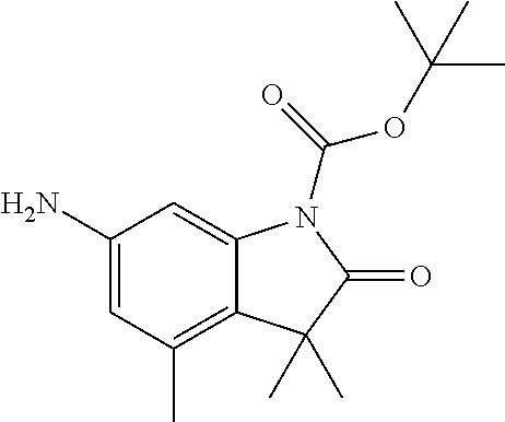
C1(N)=CC(C)=C2C(=C1)N(C(=O)OC(C)(C)C)C(=O)C2(C)C
